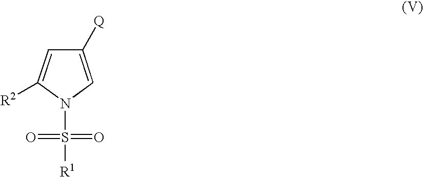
C1([Q])=CN(S(=O)(=O)[R1])C([R2])=C1
